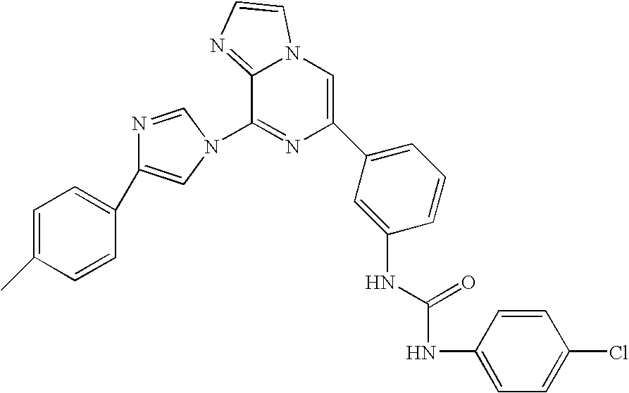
N1=CN(C2=NC(C3=CC=CC(NC(NC4=CC=C(Cl)C=C4)=O)=C3)=CN3C2=NC=C3)C=C1C1=CC=C(C)C=C1
